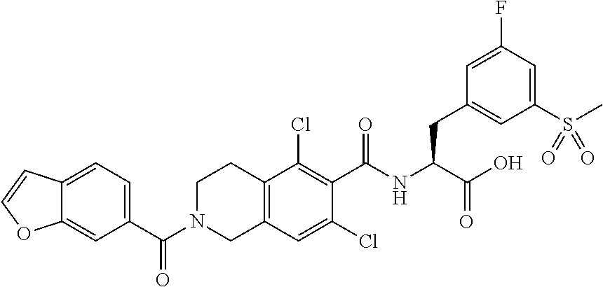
C12=CC(C(=O)N3CC4=C(CC3)C(Cl)=C(C(=O)NC(C(O)=O)CC3=CC(S(C)(=O)=O)=CC(F)=C3)C(Cl)=C4)=CC=C1C=CO2
